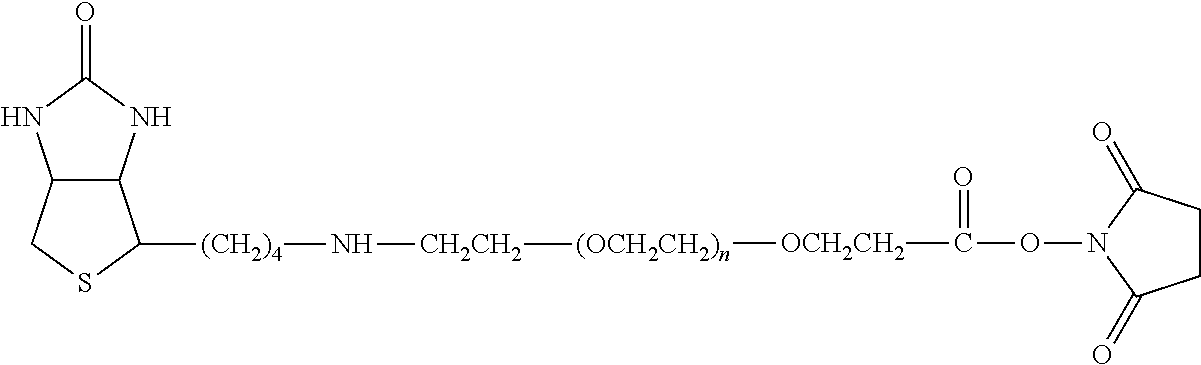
C(ON1C(=O)CCC1=O)(=O)[OCH2CH2][(OCH2CH2)n][CH2CH2]N[(CH2)4]C1C2C(CS1)NC(=O)N2
